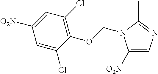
C1([O2N])=CN=C(C)N1COC1=C(Cl)C=C([O2N])C=C1Cl
